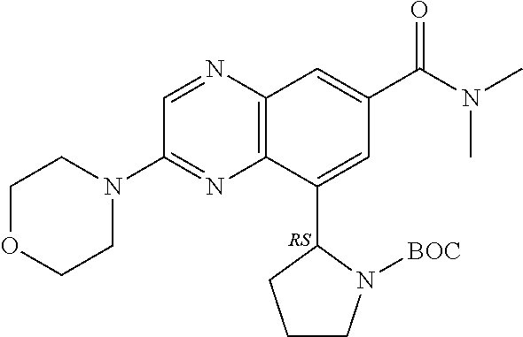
C12=C(N=CC(N3CCOCC3)=N1)C=C(C(N(C)C)=O)C=C2C1CCCN1[BOC]
